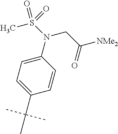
C1=C(N(S(C)(=O)=O)CC([NMe2])=O)C=CC(C(C)(C)C)=C1
